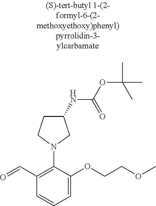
C1(C=O)=C(N2CCC(NC(=O)OC(C)(C)C)C2)C(OCCOC)=CC=C1
